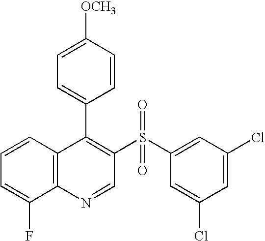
C12=C(C=CC=C1F)C(C1=CC=C([OCH3])C=C1)=C(S(C1=CC(Cl)=CC(Cl)=C1)(=O)=O)C=N2
